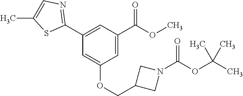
C1=C(C(OC)=O)C=C(C2=NC=C(C)S2)C=C1OCC1CN(C(OC(C)(C)C)=O)C1
